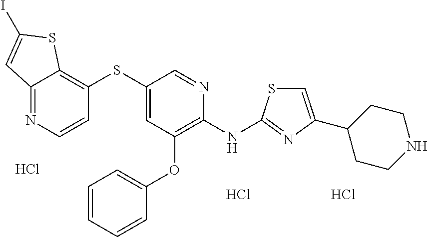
Cl.C1(SC2=CC(OC3=CC=CC=C3)=C(NC3=NC(C4CCNCC4)=CS3)N=C2)=C2C(=NC=C1)C=C(I)S2.Cl.Cl
